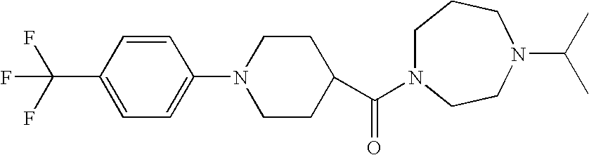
C1=C(C(F)(F)F)C=CC(N2CCC(C(=O)N3CCCN(C(C)C)CC3)CC2)=C1
